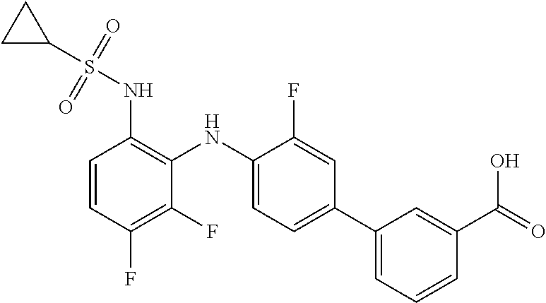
C1=CC(F)=C(F)C(NC2=CC=C(C3=CC=CC(C(=O)O)=C3)C=C2F)=C1NS(C1CC1)(=O)=O
